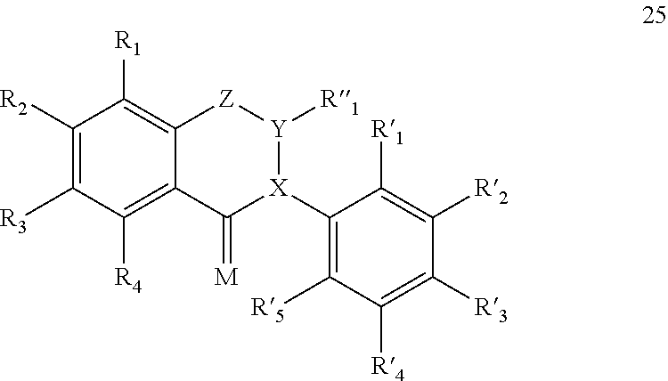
C1([R2])=C([R3])C([R4])=C2C(=C1[R1])[Z][Y]([R1])[X](C1=C([R5])C([R4])=C([R3])C([R2])=C1[R1])C2=[M]
